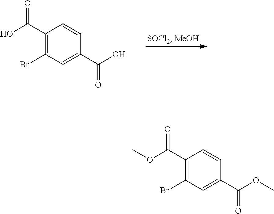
C1(C(O)=O)=C(Br)C=C(C(O)=O)C=C1.C1(C(OC)=O)=C(Br)C=C(C(OC)=O)C=C1
